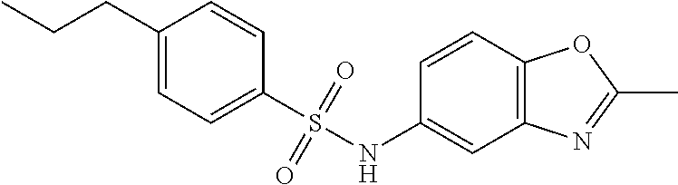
C1(CCC)=CC=C(S(NC2=CC3=C(C=C2)OC(C)=N3)(=O)=O)C=C1
